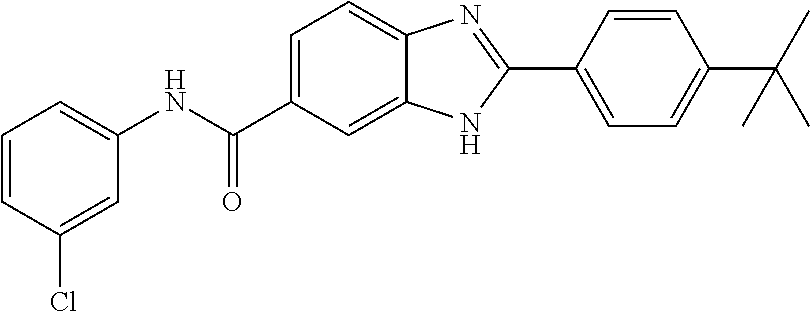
C1(NC(C2=CC=C3C(=C2)NC(C2=CC=C(C(C)(C)C)C=C2)=N3)=O)=CC=CC(Cl)=C1
